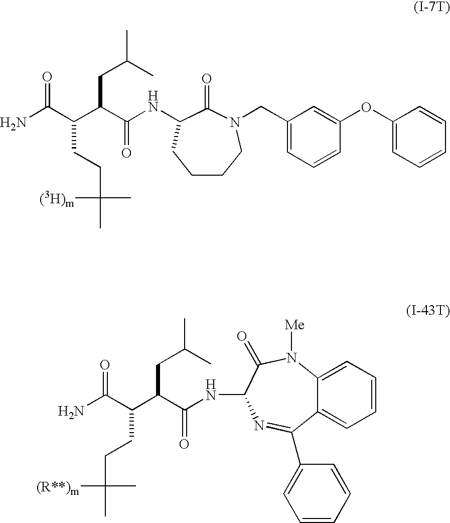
NC(C(CCC(C)(C)[(3H)m])C(CC(C)C)C(NC1C(=O)N(CC2=CC=CC(OC3=CC=CC=C3)=C2)CCCC1)=O)=O.NC(C(C(CC(C)C)C(NC1C(=O)N([Me])C2=CC=CC=C2C(C2=CC=CC=C2)=N1)=O)CCC(C)([(R**)m])C)=O
